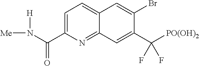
C1=C(C(N([Me])[H])=O)N=C2C(=C1)C=C(Br)C(C([PO(OH)2])(F)F)=C2
